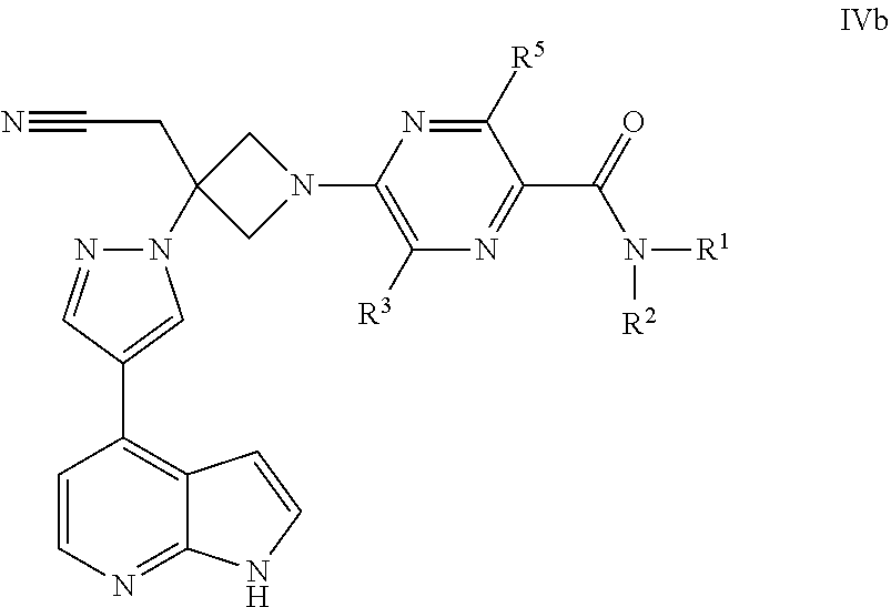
C1=CN=C2C(=C1C1=CN(C3(CC#N)CN(C4=C([R3])N=C(C(=O)N([R1])[R2])C([R5])=N4)C3)N=C1)C=CN2
